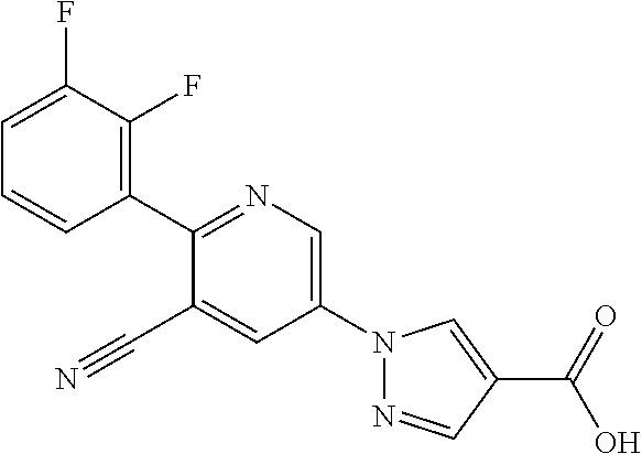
C1(C#N)=CC(N2N=CC(C(O)=O)=C2)=CN=C1C1=C(F)C(F)=CC=C1
